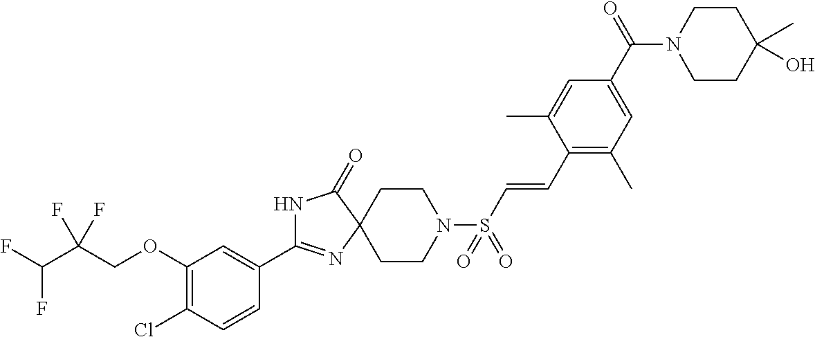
N1C(C2=CC(OCC(C(F)F)(F)F)=C(Cl)C=C2)=NC2(C1=O)CCN(S(C=CC1=C(C)C=C(C(N3CCC(C)(O)CC3)=O)C=C1C)(=O)=O)CC2
